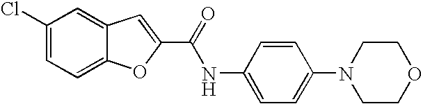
C1(C(=O)NC2=CC=C(N3CCOCC3)C=C2)=CC2=CC(Cl)=CC=C2O1
